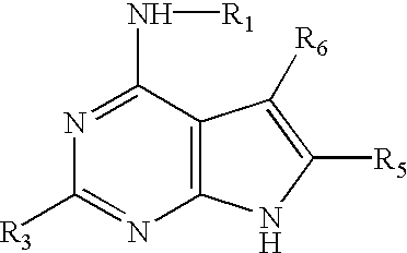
N1=C(N[R1])C2=C(N=C1[R3])NC([R5])=C2[R6]
